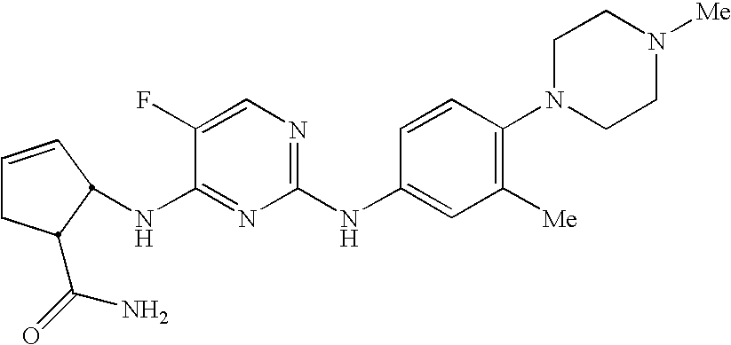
C1=CC(NC2=NC(NC3=CC([Me])=C(N4CCN([Me])CC4)C=C3)=NC=C2F)C(C(=O)N)C1
